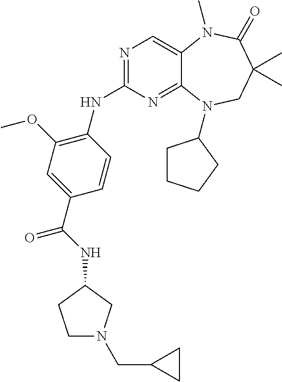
N1=C(NC2=C(OC)C=C(C(NC3CCN(CC4CC4)C3)=O)C=C2)N=C2C(=C1)N(C)C(=O)C(C)(C)CN2C1CCCC1
